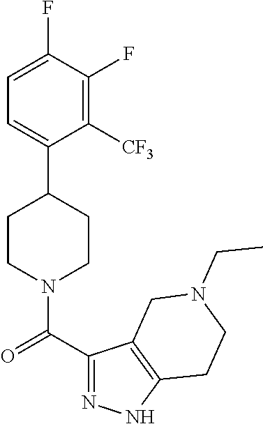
C1=C(F)C(F)=C([CF3])C(C2CCN(C(C3=NNC4=C3CN(CC)CC4)=O)CC2)=C1
